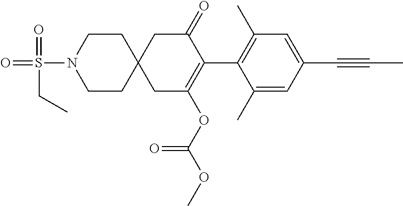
C1(C)=CC(C#CC)=CC(C)=C1C1=C(OC(OC)=O)CC2(CC1=O)CCN(S(=O)(=O)CC)CC2
